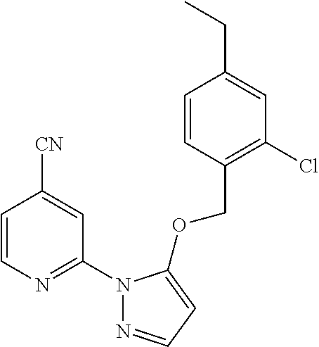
C1=CN=C(N2N=CC=C2OCC2=C(Cl)C=C(CC)C=C2)C=C1[CN]
